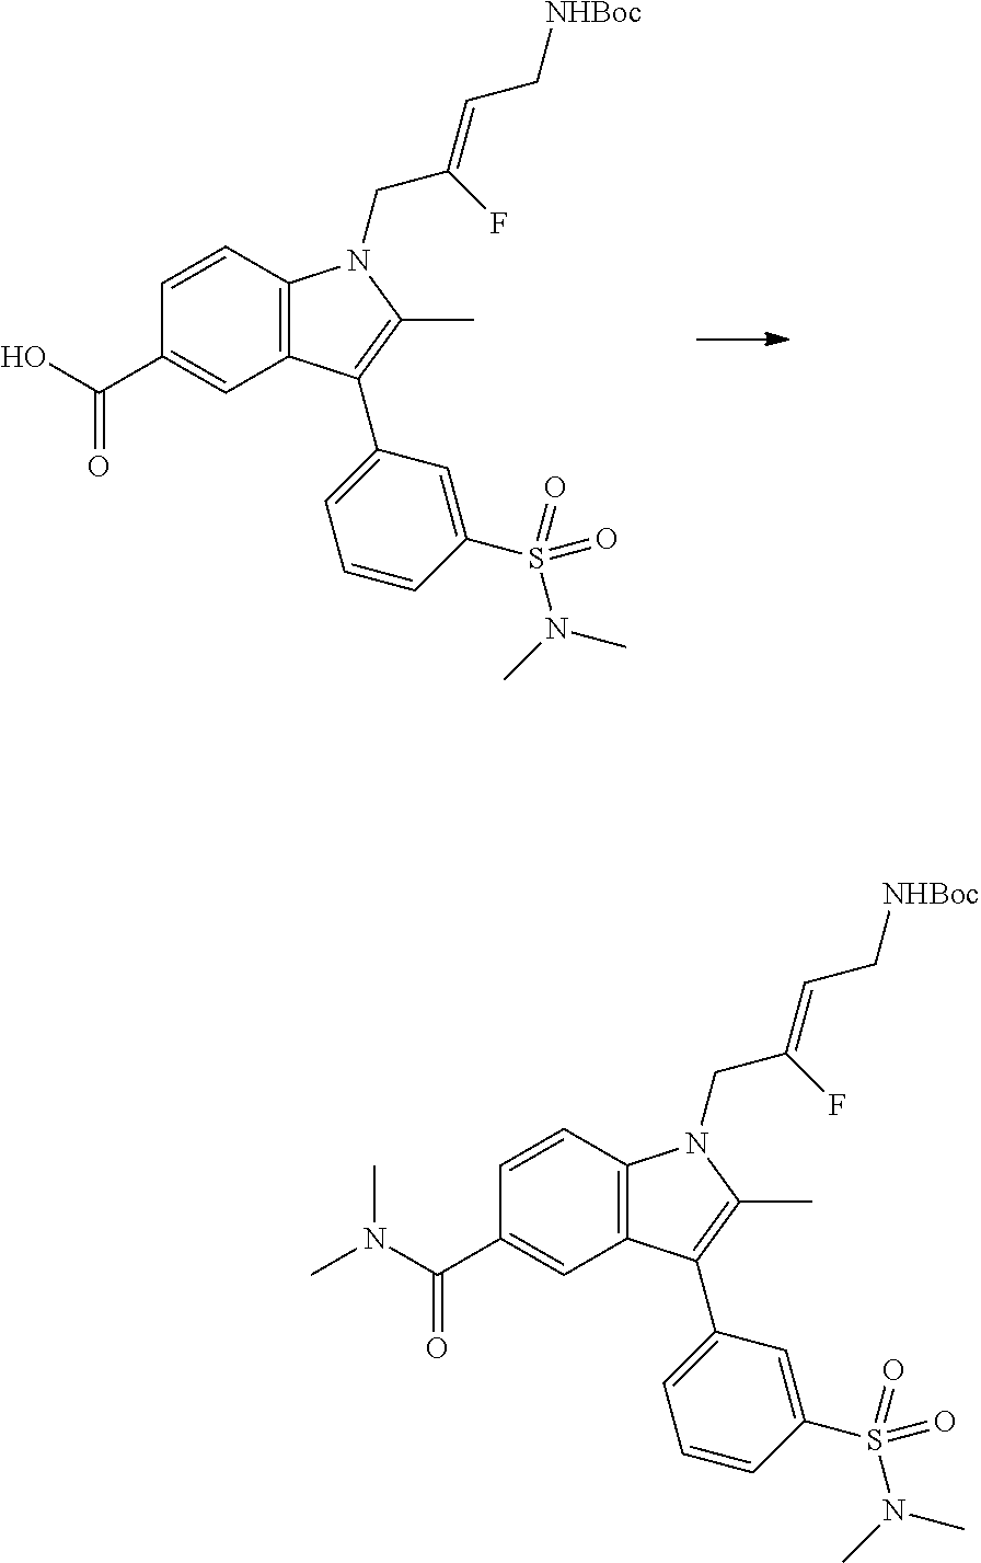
C1(C(O)=O)=CC2=C(C=C1)N(CC(=CC[NHBoc])F)C(C)=C2C1=CC=CC(S(=O)(N(C)C)=O)=C1.C1(C(N(C)C)=O)=CC2=C(C=C1)N(CC(=CC[NHBoc])F)C(C)=C2C1=CC=CC(S(=O)(N(C)C)=O)=C1
